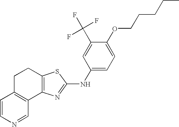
C12=C(N=C(NC3=CC=C(OCCCCC)C(C(F)(F)F)=C3)S1)C1=C(CC2)C=CN=C1
